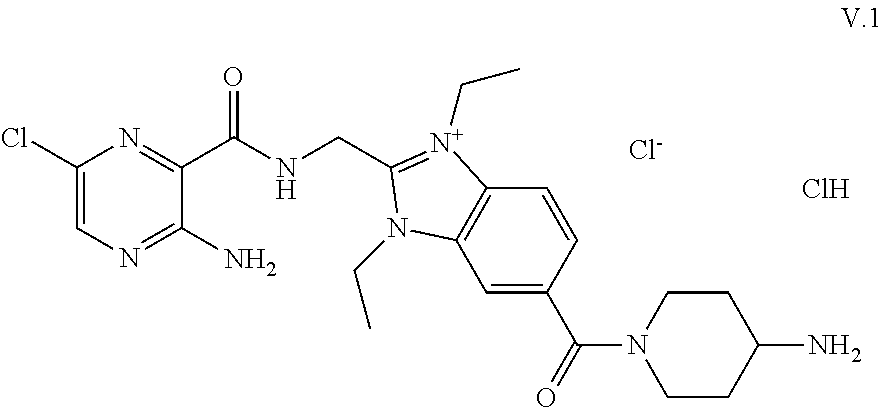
C1(Cl)=CN=C(N)C(C(NCC2=[N+](CC)C3=C(C=C(C(N4CCC(N)CC4)=O)C=C3)N2CC)=O)=N1.[Cl-].Cl
